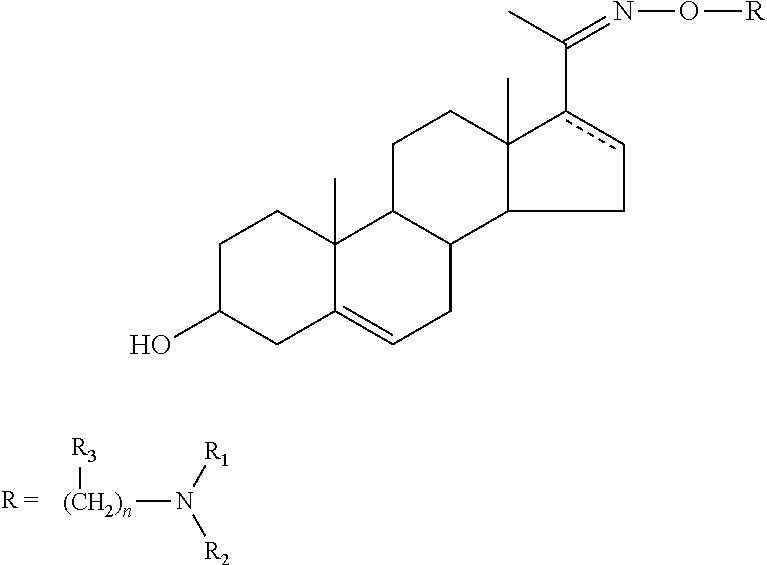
[(CH2)n](N([R1])[R2])[R3].C1C(O)CC2=CCC3C(C2(C)C1)CCC1(C)C3Ccc1C(C)=NO[R]
